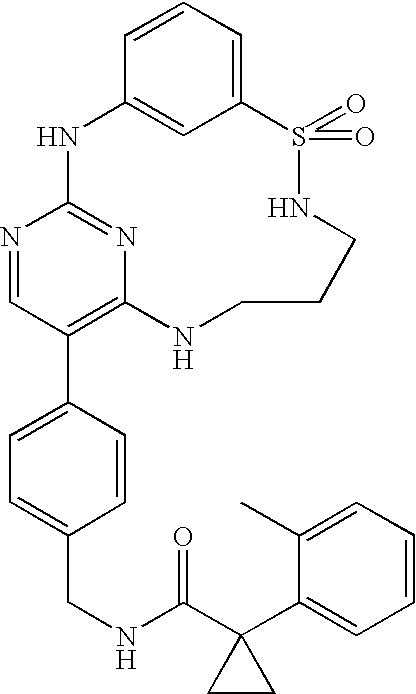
C12=CC=CC(=C1)NC1=NC(=C(C3=CC=C(CNC(C4(C5=CC=CC=C5C)CC4)=O)C=C3)C=N1)NCCCNS2(=O)=O
